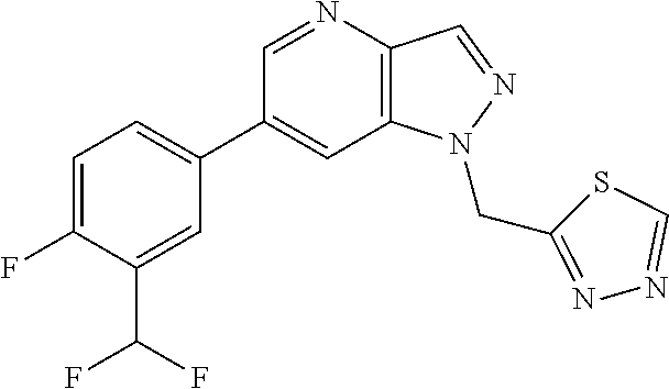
C1(C2=CC=C(F)C(C(F)F)=C2)=CC2=C(C=NN2CC2=NN=CS2)N=C1
